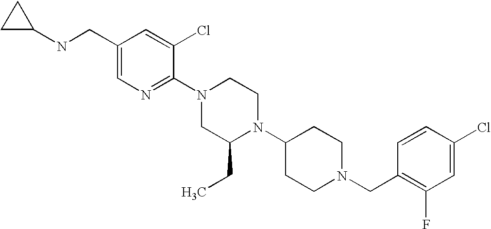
C1(Cl)=CC(F)=C(CN2CCC(N3C(CC)CN(C4=NC=C(CNC5CC5)C=C4Cl)CC3)CC2)C=C1
